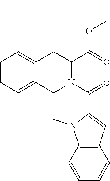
C1=CC=C2C(=C1)CC(C(OCC)=O)N(C(=O)C1=CC3=C(N1C)C=CC=C3)C2
